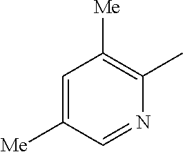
C1=C([Me])C=NC(C)=C1[Me]
